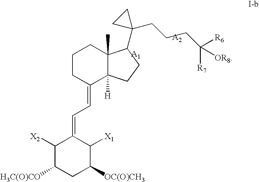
C1CC(=CC=C2C([X2])C([H3C(O)CO])CC([OC(O)CH3])C2[X1])C2([H])C(C)(C1)C(C1(CCCC([R6])([R7])[OR8])CC1)CC2
